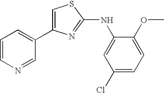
C1=C(C2=CC=CN=C2)N=C(NC2=CC(Cl)=CC=C2OC)S1
